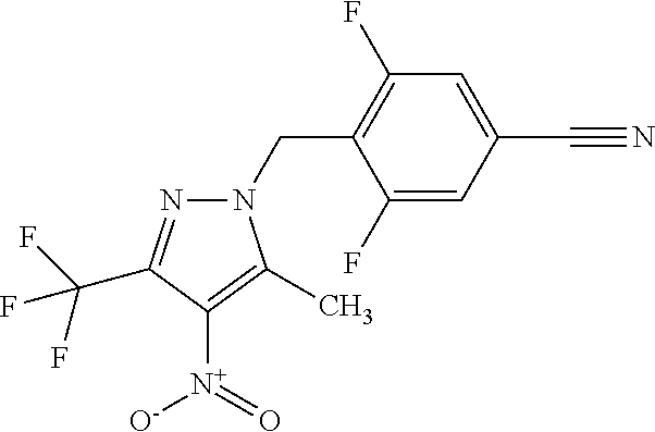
N1(CC2=C(F)C=C(C#N)C=C2F)N=C(C(F)(F)F)C([N+]([O-])=O)=C1C
